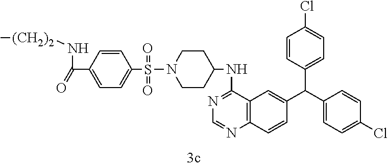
C1=C(C(=O)N[(CH2)2]C)C=CC(S(=O)(=O)N2CCC(NC3=NC=NC4=C3C=C(C(C3=CC=C(Cl)C=C3)C3=CC=C(Cl)C=C3)C=C4)CC2)=C1
